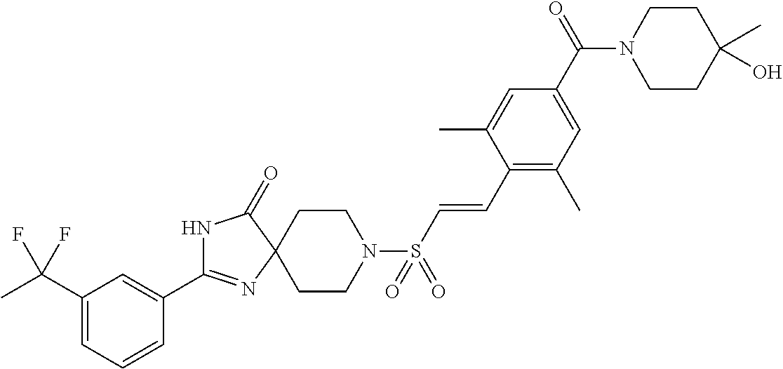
N1C(C2=CC(C(C)(F)F)=CC=C2)=NC2(C1=O)CCN(S(C=CC1=C(C)C=C(C(N3CCC(C)(O)CC3)=O)C=C1C)(=O)=O)CC2
